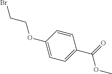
BrCCOC1=CC=C(C(OC)=O)C=C1
